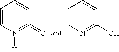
C1=CN([H])=C(=O)C=C1.C1=CN=C(O)C=C1
